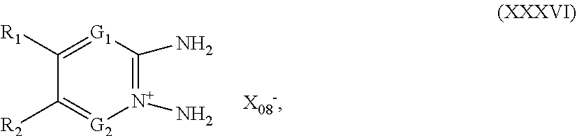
[N+]1(N)=C(N)[G1]=C([R1])C([R2])=[G2]1
